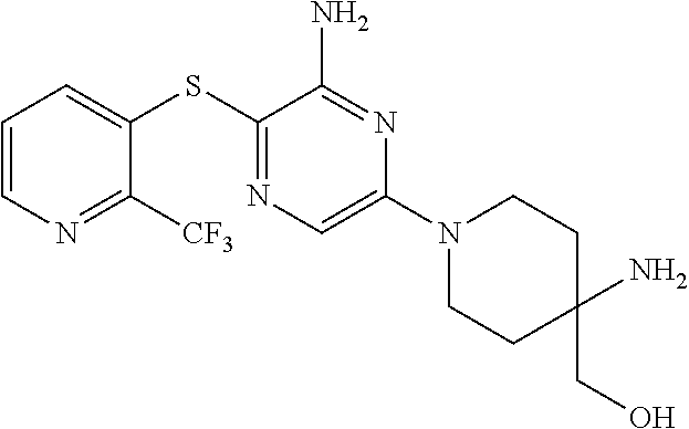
C1=CN=C([CF3])C(SC2=NC=C(N3CCC(N)(CO)CC3)N=C2N)=C1
